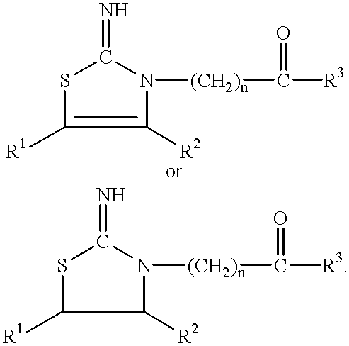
S1C([R1])=C([R2])N([(CH2)n]C(=O)[R3])C1=N.S1C([R1])C([R2])N([(CH2)n]C([R3])=O)C1=N
